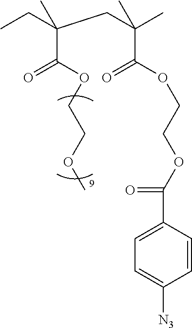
CCC(CC(C)(C(OCCOC(=O)C1=CC=C([N3])C=C1)=O)C)(C(OCCOC)=O)C
